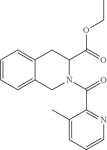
C1=CC=C2C(=C1)CC(C(OCC)=O)N(C(=O)C1=NC=CC=C1C)C2
